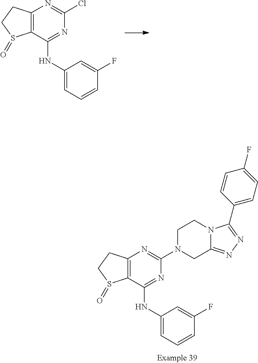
C12=C(C(NC3=CC=CC(F)=C3)=NC(N3CC4=NN=C(C5=CC=C(F)C=C5)N4CC3)=N1)S(=O)CC2.C12=C(C(NC3=CC=CC(F)=C3)=NC(Cl)=N1)S(=O)CC2
